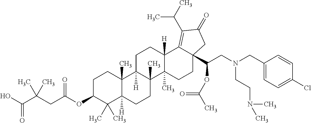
C1C(OC(CC(C(O)=O)(C)C)=O)C(C)(C)C2([H])C(C)(C1)C1([H])C(C)(CC2)C2(C)C([H])(CC1)C1=C(C(C)C)C(=O)CC1(C(CN(CC1=CC=C(Cl)C=C1)CCN(C)C)OC(C)=O)CC2
